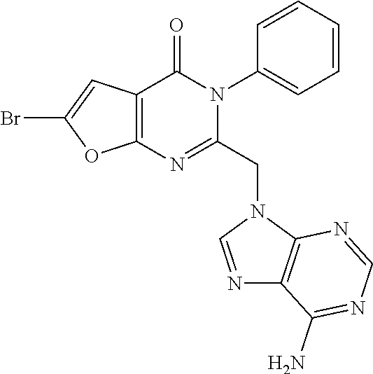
C12=C(C=C(Br)O1)C(=O)N(C1=CC=CC=C1)C(CN1C3=C(N=C1)C(N)=NC=N3)=N2
